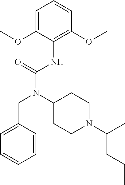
C1=C(OC)C(NC(N(C2CCN(C(C)CCC)CC2)CC2=CC=CC=C2)=O)=C(OC)C=C1
